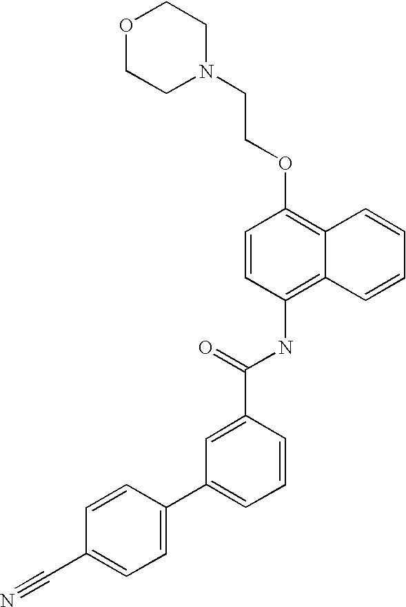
O1CCN(CCOC2=C3C(=C(NC(C4=CC(C5=CC=C(C#N)C=C5)=CC=C4)=O)C=C2)C=CC=C3)CC1
